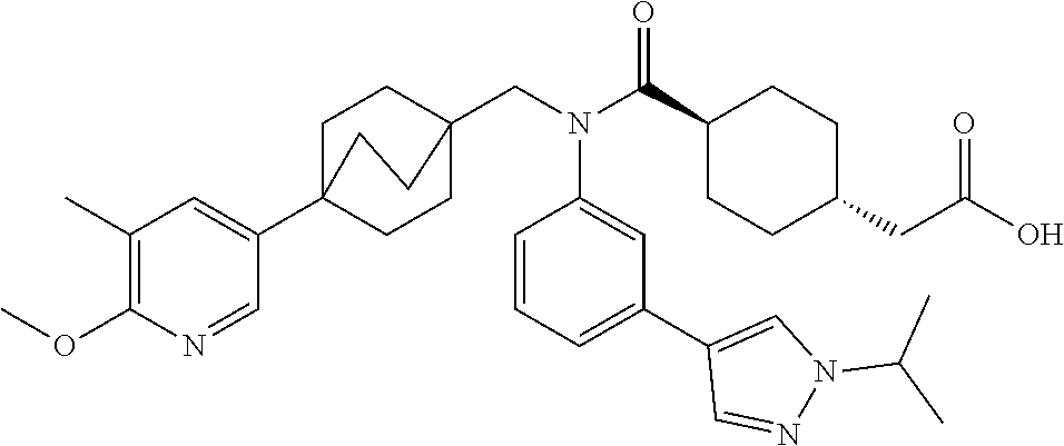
C1(C)=C(OC)N=CC(C23CCC(CN(C(C4CCC(CC(O)=O)CC4)=O)C4=CC(C5=CN(C(C)C)N=C5)=CC=C4)(CC2)CC3)=C1
